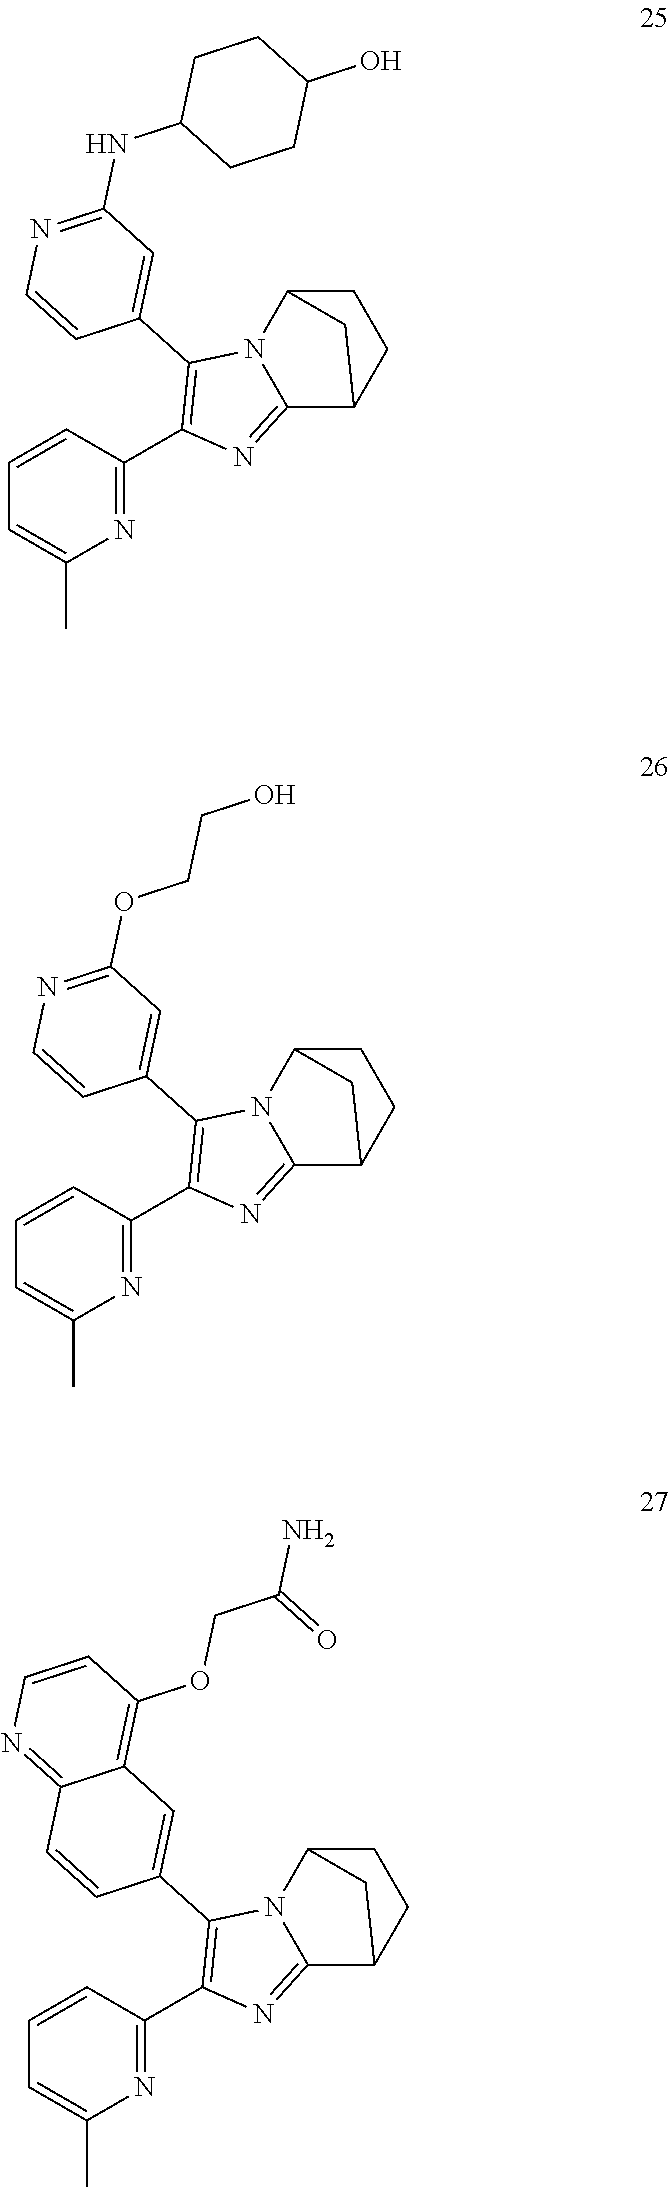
N1=C(C2=C(C3=CC(NC4CCC(O)CC4)=NC=C3)N3C(=N2)C2CCC3C2)C=CC=C1C.N1=C(C2=C(C3=CC(OCCO)=NC=C3)N3C(=N2)C2CCC3C2)C=CC=C1C.N1=C(C2=C(C3=CC4=C(OCC(N)=O)C=CN=C4C=C3)N3C(=N2)C2CCC3C2)C=CC=C1C
